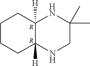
C1CCC2([H])C([H])(C1)NC(C)(C)CN2.[R].[R]
